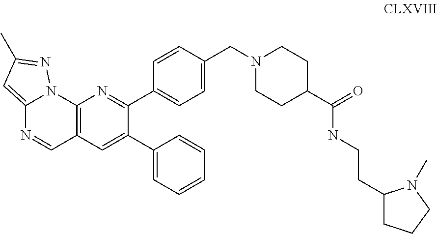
C12=CC(C)=NN1C1=C(C=N2)C=C(C2=CC=CC=C2)C(C2=CC=C(CN3CCC(C(=O)NCCC4CCCN4C)CC3)C=C2)=N1
